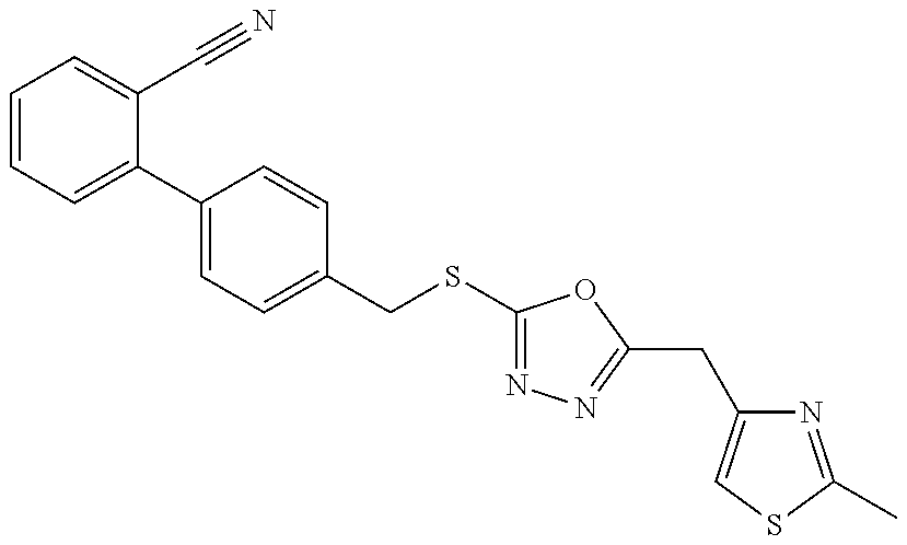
C1=CC=C(C2=CC=C(CSC3=NN=C(CC4=CSC(C)=N4)O3)C=C2)C(C#N)=C1
